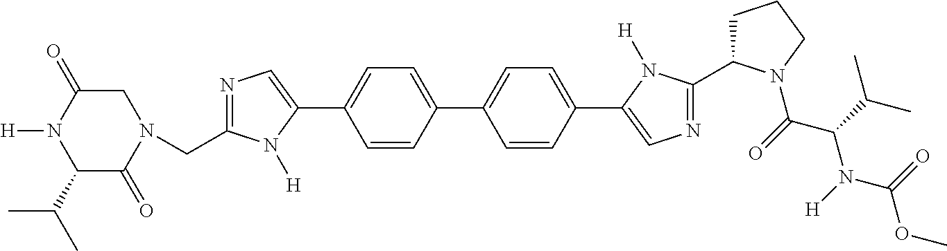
C1(C(C)C)C(=O)N(CC2=NC=C(C3=CC=C(C4=CC=C(C5=CN=C(C6CCCN6C(C(N(C(OC)=O)[H])C(C)C)=O)N5[H])C=C4)C=C3)N2[H])CC(=O)N1[H]
